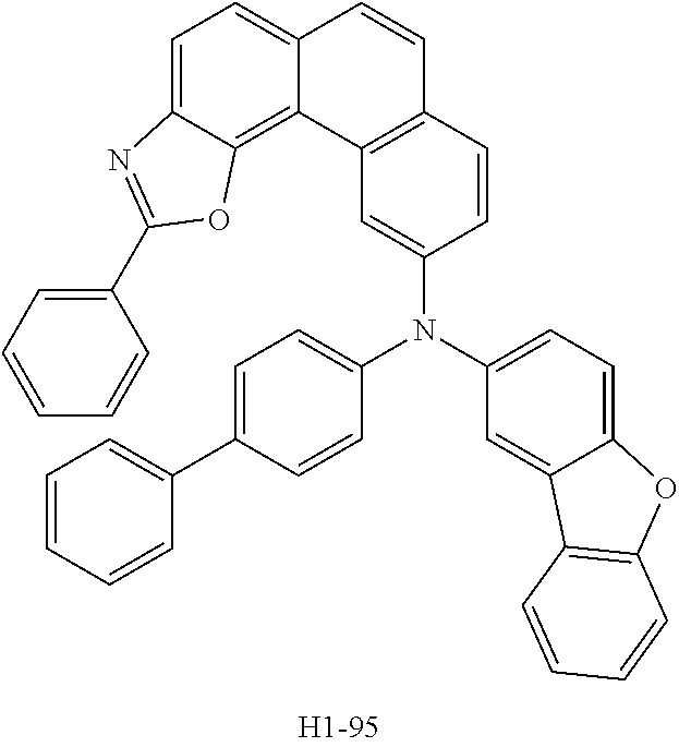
C1=C2C(=C3C(=C1)C=CC1=C3C=C(N(C3=CC=C4C(=C3)C3=C(O4)C=CC=C3)C3=CC=C(C4=CC=CC=C4)C=C3)C=C1)OC(C1=CC=CC=C1)=N2
